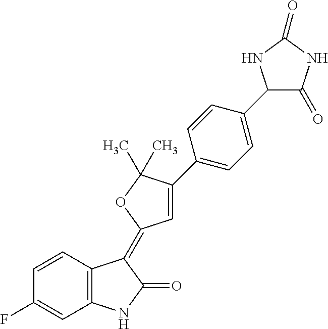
C1(=O)NC(=O)NC1C1=CC=C(C2=CC(=C3C4=C(C=C(F)C=C4)NC3=O)OC2(C)C)C=C1
